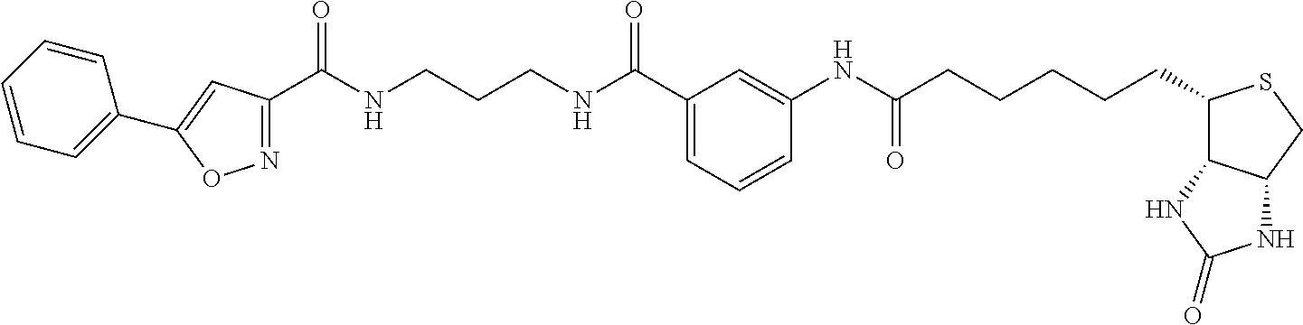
N1=C(C(NCCCNC(C2=CC=CC(NC(CCCCCC3C4C(CS3)NC(=O)N4)=O)=C2)=O)=O)C=C(C2=CC=CC=C2)O1
